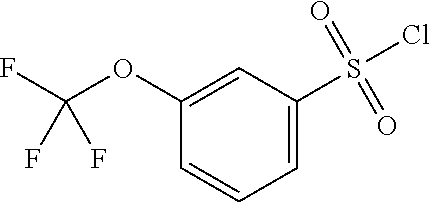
C1=C(OC(F)(F)F)C=CC=C1S(Cl)(=O)=O
